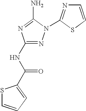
N1=C(NC(=O)C2=CC=CS2)N=C(N)N1C1=NC=CS1
